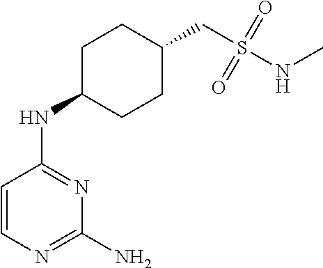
C1=CN=C(N)N=C1NC1CCC(CS(NC)(=O)=O)CC1
